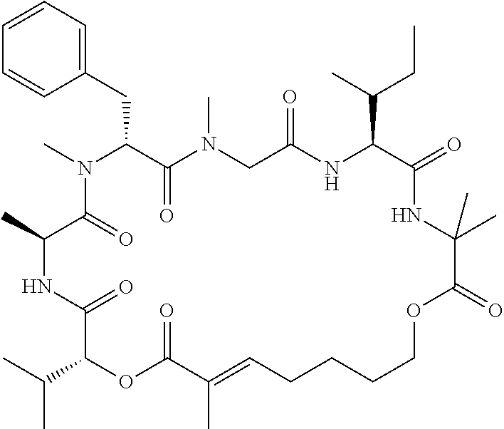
C1=CC=C(CC2C(=O)N(C)CC(=O)NC(C(C)CC)C(=O)NC(C)(C)C(=O)OCCCCC=C(C)C(=O)OC(C(C)C)C(=O)NC(C)C(=O)N2C)C=C1
